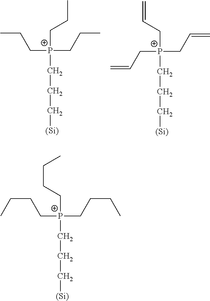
C([P+](CCC[(Si)])(CCC)CCC)CC.C(C[P+](CCC[(Si)])(CC=C)CC=C)=C.C(C[P+](CCC[(Si)])(CCCC)CCCC)CC
